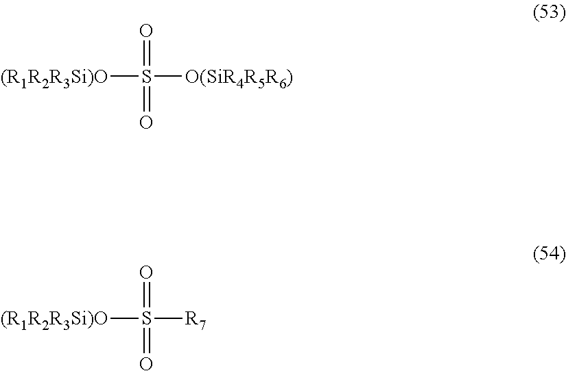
O=S([(R1R2R3Si)O])([O(SiR4R5R6)])=O.O=S([(R1R2R3Si)O])([R7])=O
